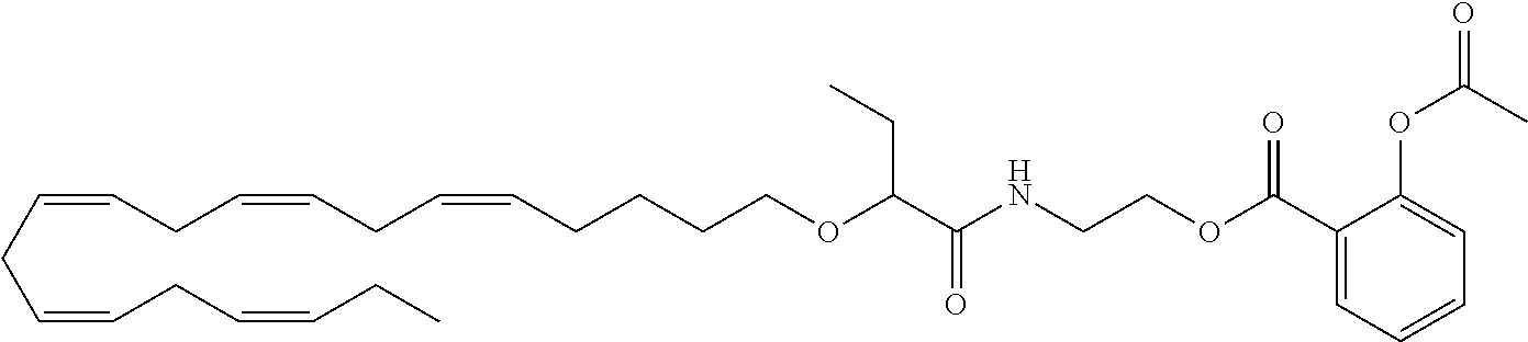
C(=CCC=CCC=CCCCCOC(CC)C(=O)NCCOC(=O)C1=CC=CC=C1OC(C)=O)CC=CCC=CCC
